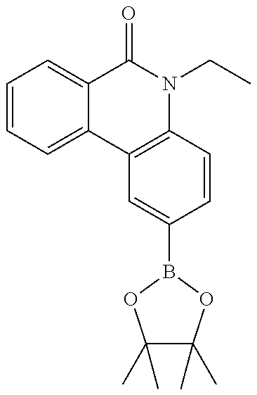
C1=CC=C2C(=C1)C(=O)N(CC)C1=C2C=C(B2OC(C)(C)C(C)(C)O2)C=C1
